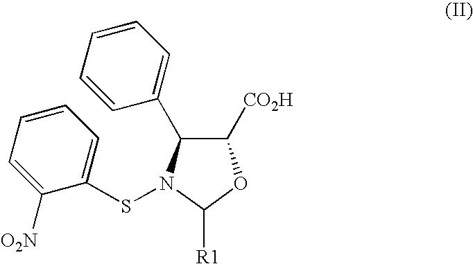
C1([CO2H])C(C2=CC=CC=C2)N(SC2=CC=CC=C2[O2N])C([R1])O1
